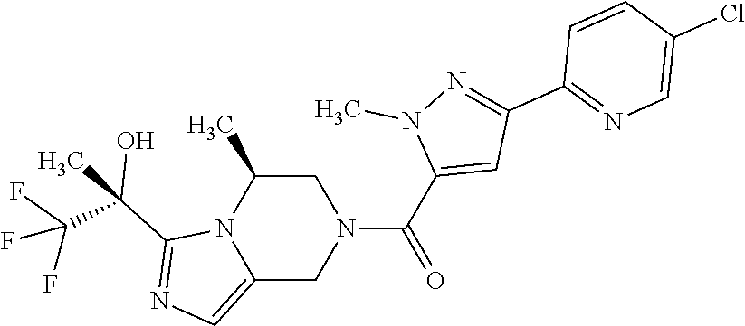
C12=CN=C(C(C)(C(F)(F)F)O)N1C(C)CN(C(C1=CC(C3=NC=C(Cl)C=C3)=NN1C)=O)C2
